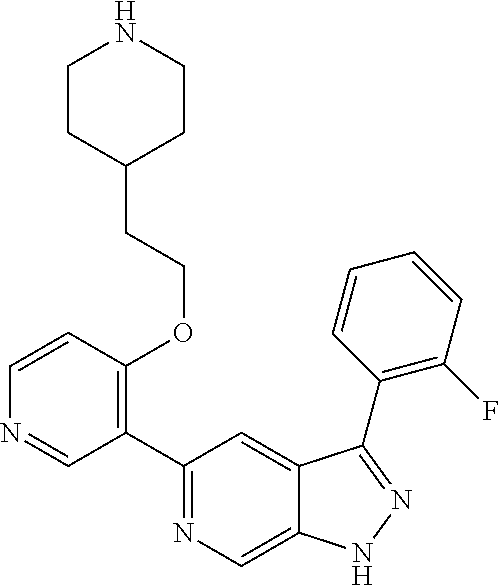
C1(C2=C(OCCC3CCNCC3)C=CN=C2)=NC=C2C(=C1)C(C1=C(F)C=CC=C1)=NN2
